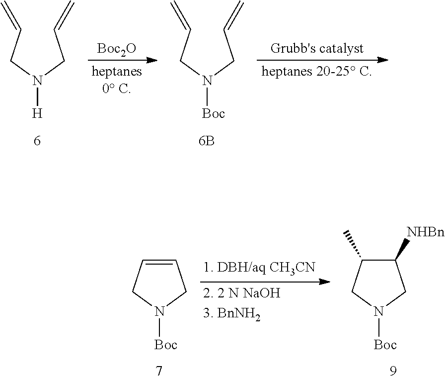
C(CN(CC=C)[H])=C.[Boc2O].C(CN(CC=C)[Boc])=C.C1=CCN([Boc])C1.C1([NHBn])C(C)CN([Boc])C1
